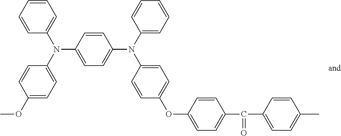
C1=CC=CC(N(C2=CC=C(OC)C=C2)C2=CC=C(N(C3=CC=C(OC4=CC=C(C(C5=CC=C(C)C=C5)=O)C=C4)C=C3)C3=CC=CC=C3)C=C2)=C1
